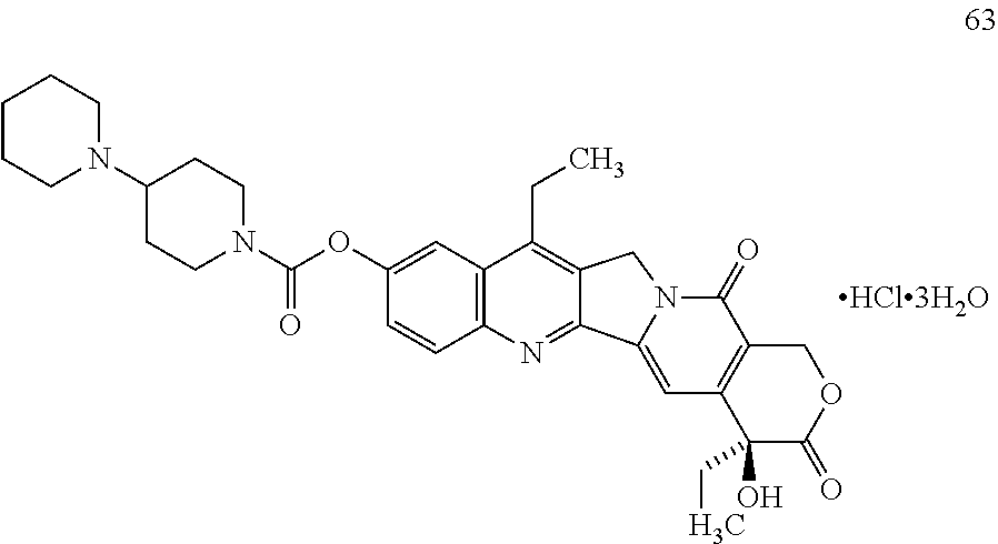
C12=C(C=C(OC(N3CCC(N4CCCCC4)CC3)=O)C=C1)C(CC)=C1C(=N2)C2=CC3=C(C(=O)N2C1)COC(=O)C3(O)CC
